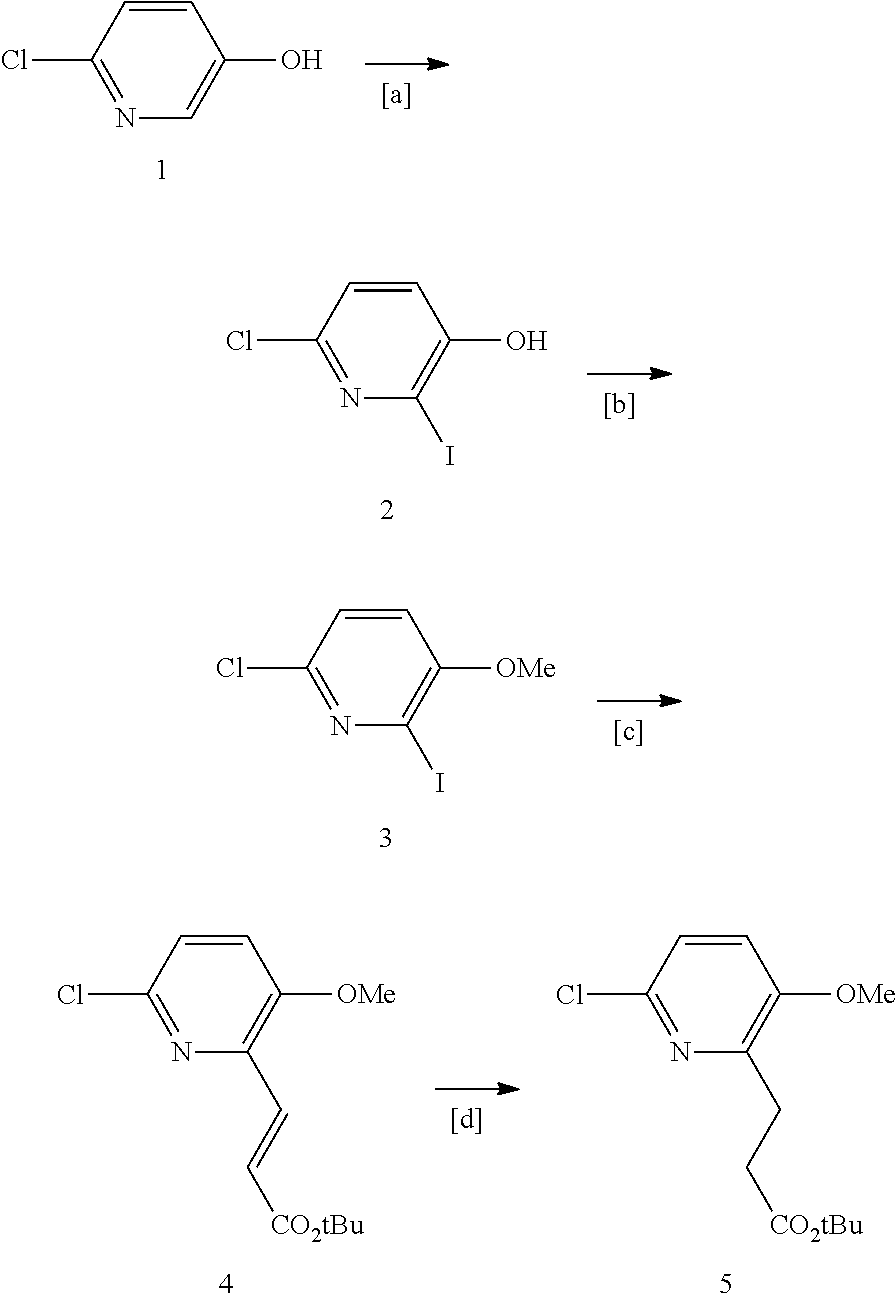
C1=CC(Cl)=NC(CC[CO2tBu])=C1[OMe].C1=CC(Cl)=NC(C=C[CO2tBu])=C1[OMe].C1=CC(Cl)=NC(I)=C1[OMe].C1=CC(Cl)=NC(I)=C1O.C1=CC(Cl)=NC=C1O
